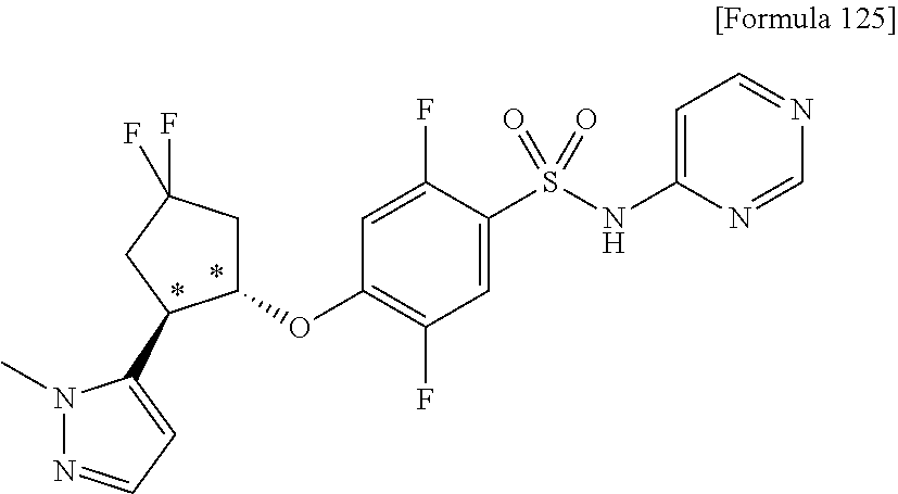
C1(S(NC2=CC=NC=N2)(=O)=O)=CC(F)=C(OC2CC(F)(F)CC2C2=CC=NN2C)C=C1F
